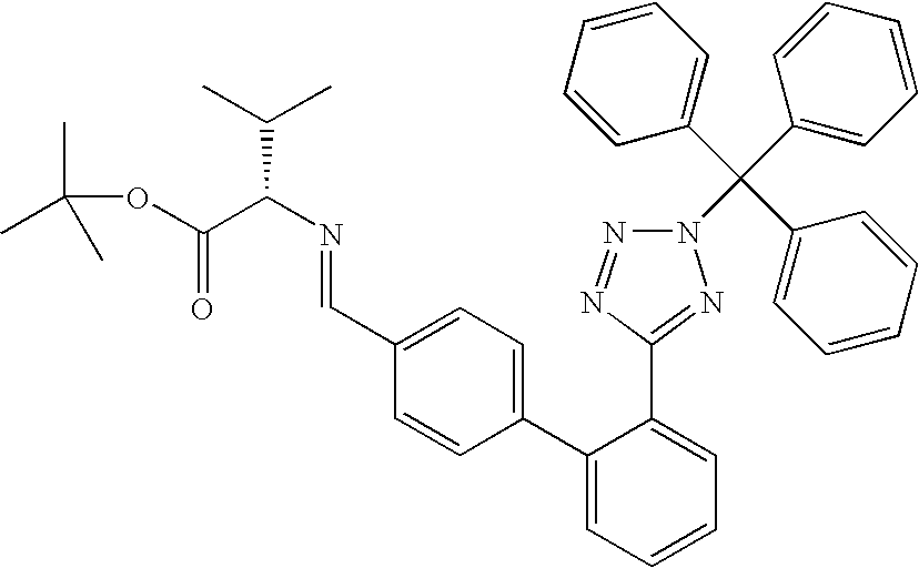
C1(C=NC(C(OC(C)(C)C)=O)C(C)C)=CC=C(C2=CC=CC=C2C2=NN(C(C3=CC=CC=C3)(C3=CC=CC=C3)C3=CC=CC=C3)N=N2)C=C1
